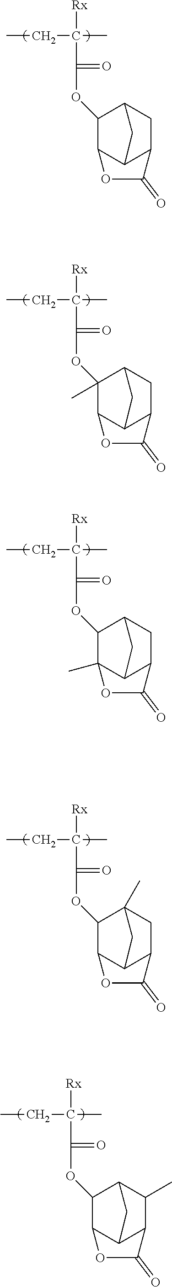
CCC(C)([Rx])C(=O)OC1C2C3C(CC1C3)C(=O)O2.CCC(C)([Rx])C(=O)OC1(C)C2C3C(CC1C3)C(=O)O2.CCC(C)([Rx])C(=O)OC1C2(C)C3C(CC1C3)C(=O)O2.CCC(C)([Rx])C(=O)OC1C2C3C(CC1(C)C3)C(=O)O2.CCC(C)([Rx])C(=O)OC1C2C3C(C(C)C1C3)C(=O)O2
